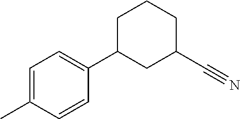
C1=C(C)C=CC(C2CC(C#N)CCC2)=C1
